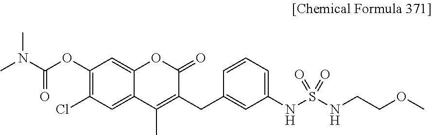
O(C1=C(Cl)C=C2C(=C1)OC(=O)C(CC1=CC(NS(NCCOC)(=O)=O)=CC=C1)=C2C)C(N(C)C)=O
